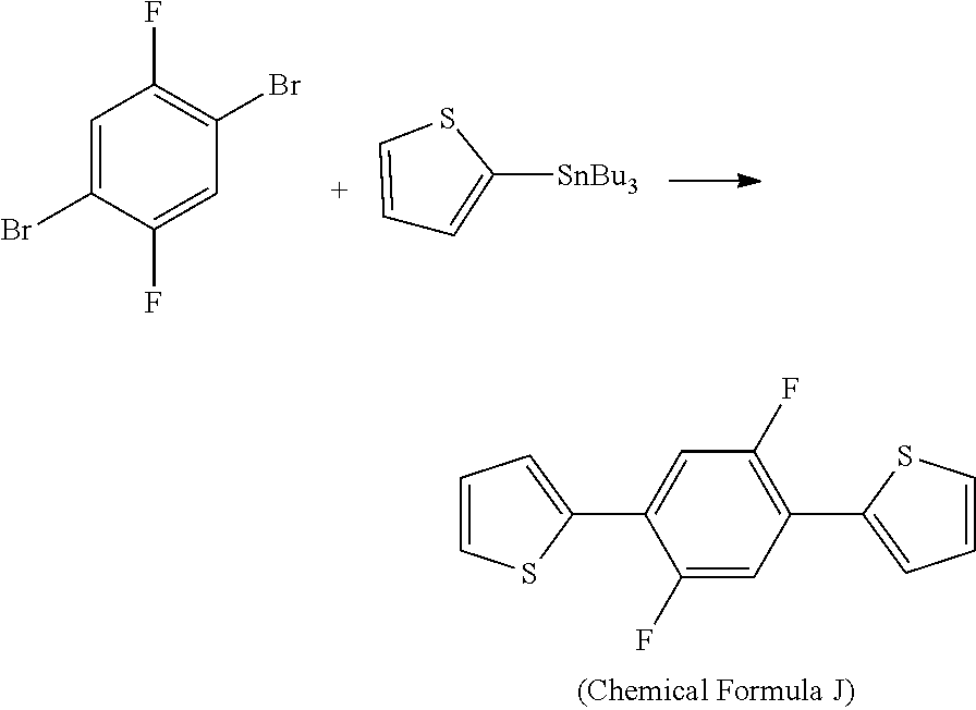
C1=C(Br)C(F)=CC(Br)=C1F.C1=CSC([SnBu3])=C1.C1=CSC(C2=CC(F)=C(C3=CC=CS3)C=C2F)=C1
